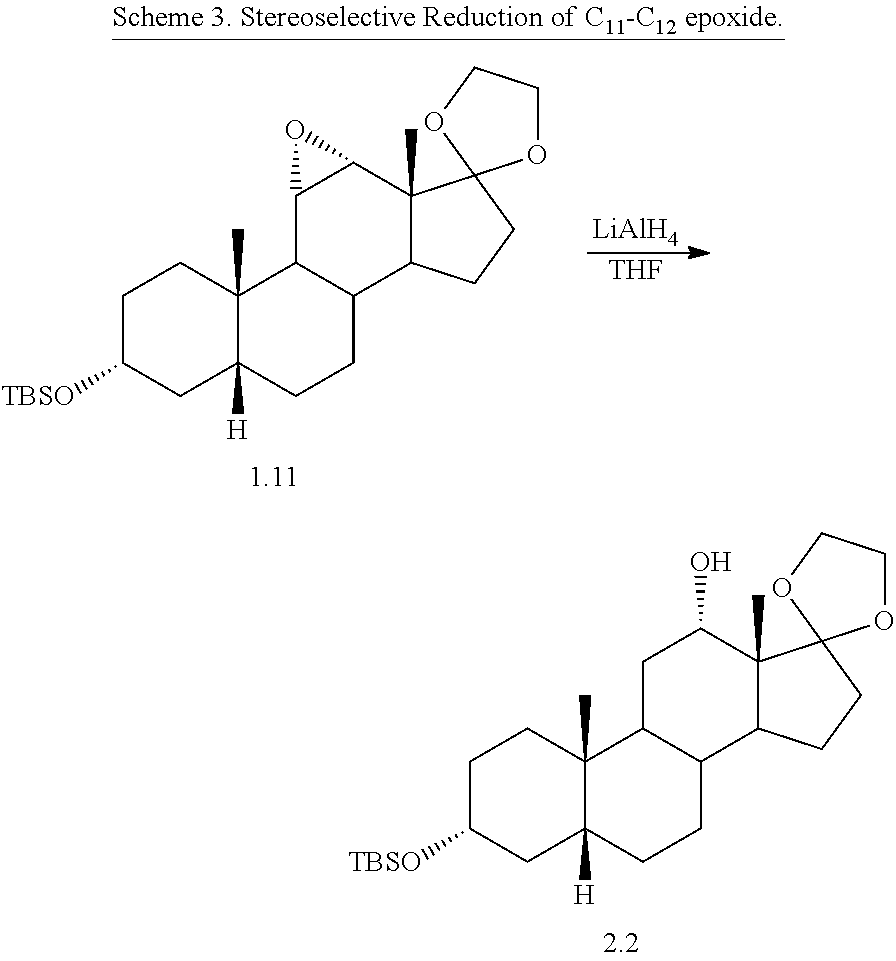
[TBSO]C1CC2([H])C(C)(CC1)C1C(CC2)C2C(C)(C3C1O3)C1(CC2)OCCO1.[LiAlH4].[THF].[TBSO]C1CC2([H])C(C)(CC1)C1C(CC2)C2C(C)(C(O)C1)C1(CC2)OCCO1
